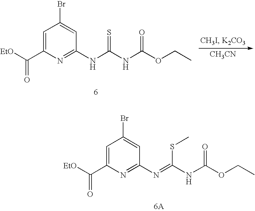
C1=C(C([EtO])=O)N=C(NC(NC(OCC)=O)=S)C=C1Br.[CH3CN].C1=C(C([EtO])=O)N=C(N=C(NC(OCC)=O)SC)C=C1Br
